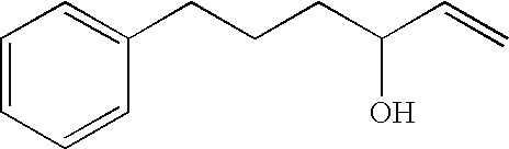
C1=CC=CC(CCCC(C=C)O)=C1
